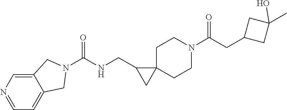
C1=NC=C2C(=C1)CN(C(=O)NCC1CC13CCN(C(=O)CC1CC(C)(O)C1)CC3)C2
